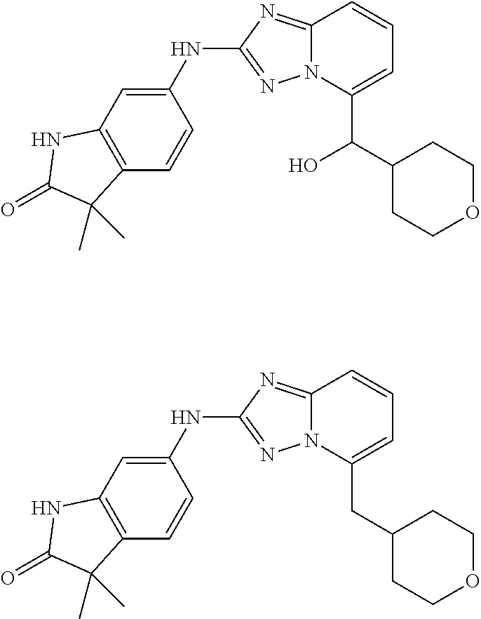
C12=NC(NC3=CC4=C(C=C3)C(C)(C)C(=O)N4)=NN1C(C(O)C1CCOCC1)=CC=C2.C12=NC(NC3=CC4=C(C=C3)C(C)(C)C(=O)N4)=NN1C(CC1CCOCC1)=CC=C2
